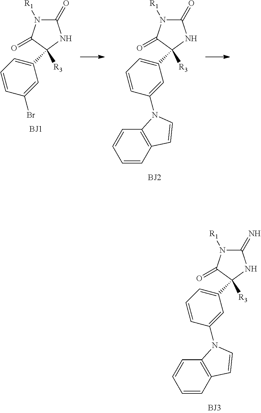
C1(=N)N([R1])C(=O)C([R3])(C2=CC=CC(N3C4=C(C=CC=C4)C=C3)=C2)N1.C1(=O)N([R1])C(=O)C([R3])(C2=CC=CC(Br)=C2)N1.C1(=O)N([R1])C(=O)C([R3])(C2=CC=CC(N3C4=C(C=CC=C4)C=C3)=C2)N1
